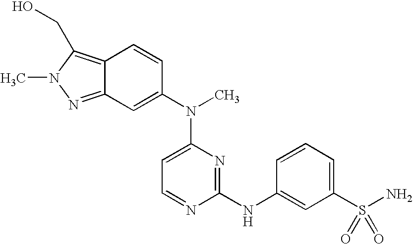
C12=C(CO)N(C)N=C1C=C(N(C)C1=CC=NC(NC3=CC(S(N)(=O)=O)=CC=C3)=N1)C=C2
